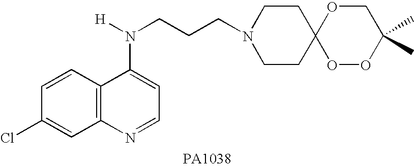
C1=CC(Cl)=CC2=C1C(N([H])CCCN1CCC3(CC1)OOC(C)(C)CO3)=CC=N2
